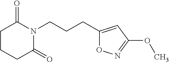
C1CC(=O)N(CCCC2=CC(OC)=NO2)C(=O)C1
